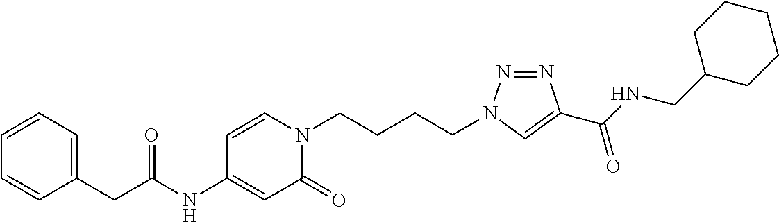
C1=CC=C(CC(NC2=CC(=O)N(CCCCN3N=NC(C(NCC4CCCCC4)=O)=C3)C=C2)=O)C=C1
